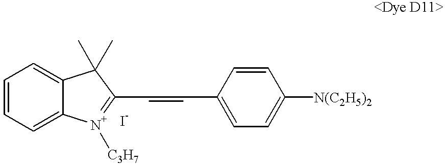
C1=CC=C2C(=C1)[N+]([C3H7])=C(C=CC1=CC=C([N(C2H5)2])C=C1)C2(C)C
